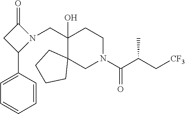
C1(CN2C(=O)CC2C2=CC=CC=C2)(O)C2(CN(C(C(C[CF3])C)=O)CC1)CCCC2
